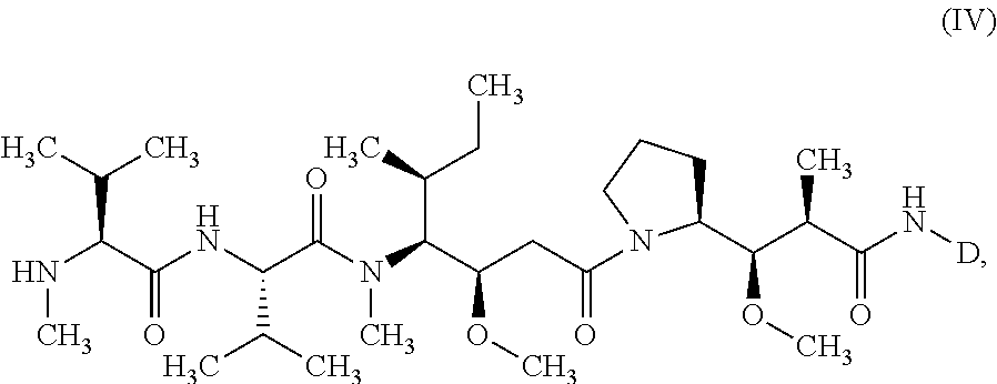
N(C)C(C(NC(C(N(C(C(CC(N1C(C(C(C(N[D])=O)C)OC)CCC1)=O)OC)C(C)CC)C)=O)C(C)C)=O)C(C)C
